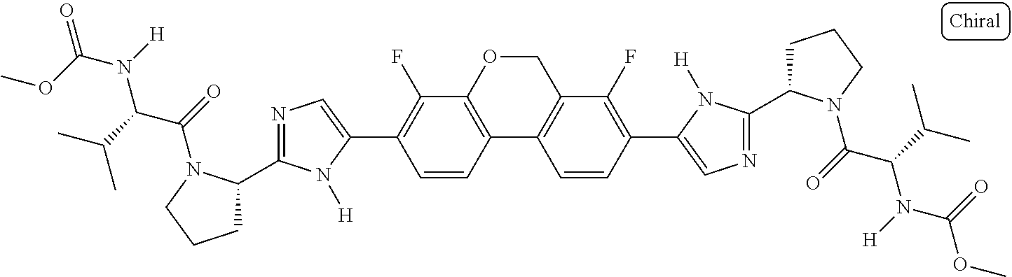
C12=C(OCC3=C1C=CC(C1=CN=C(C4CCCN4C(=O)C(C(C)C)N([H])C(=O)OC)N1[H])=C3F)C(F)=C(C1=CN=C(C3CCCN3C(=O)C(C(C)C)N([H])C(OC)=O)N1[H])C=C2
